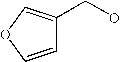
C1=COC=C1CO
